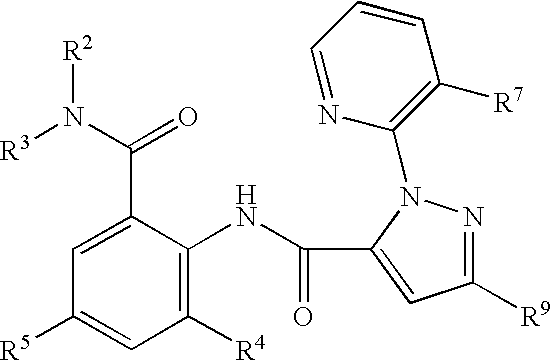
C(C1=CC([R9])=NN1C1=C([R7])C=CC=N1)(=O)NC1=C([R4])C=C([R5])C=C1C(N([R3])[R2])=O
